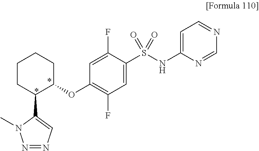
C1CC(C2=CN=NN2C)C(OC2=C(F)C=C(S(NC3=CC=NC=N3)(=O)=O)C(F)=C2)CC1
